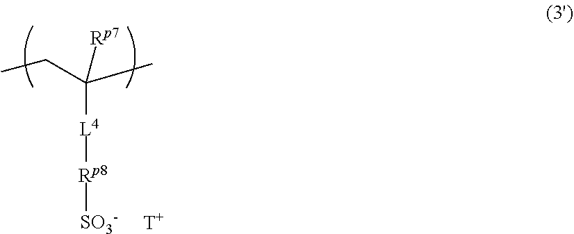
CCC(C)([L4][Rp8][SO3-])[Rp7].[T]
